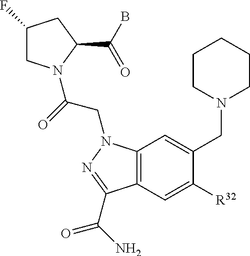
C1(F)CN(C(=O)CN2C3=C(C=C([R32])C(CN4CCCCC4)=C3)C(C(=O)N)=N2)C(C(B)=O)C1
